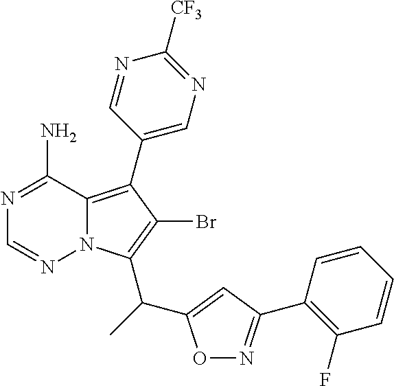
C1(C2=C3N(C(C(C4=CC(C5=C(F)C=CC=C5)=NO4)C)=C2Br)N=CN=C3N)=CN=C([CF3])N=C1
